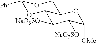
C12C([NaO3SO])C([NaO3SO])C([OMe])OC1COC([Ph])O2
